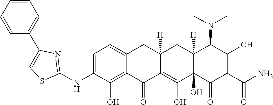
C1=C(NC2=NC(C3=CC=CC=C3)=CS2)C(O)=C2C(=C1)CC1([H])C(=C(O)C3(O)C([H])(C1)C(N(C)C)C(O)=C(C(N)=O)C3=O)C2=O
